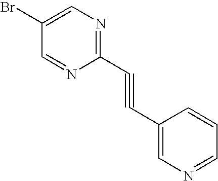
C1=C(Br)C=NC(C#CC2=CN=CC=C2)=N1
